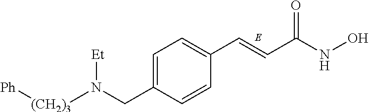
C(=CC(NO)=O)C1=CC=C(CN([(CH2)3][Ph])[Et])C=C1
